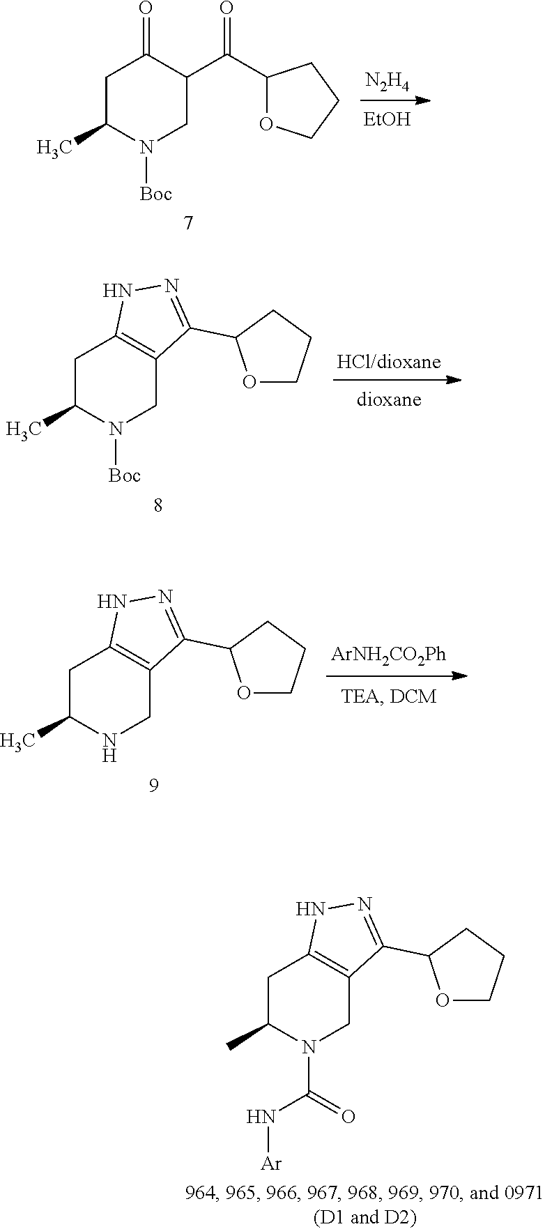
[N2H4].[EtOH].O1CCCC1C(C1CN([Boc])C(C)CC1=O)=O.O1CCCC1C1=NNC2=C1CNC(C)C2.O1CCCC1C1=NNC2=C1CN(C(N[Ar])=O)C(C)C2.O1CCCC1C1=NNC2=C1CN([Boc])C(C)C2.[HCl/dioxane]
